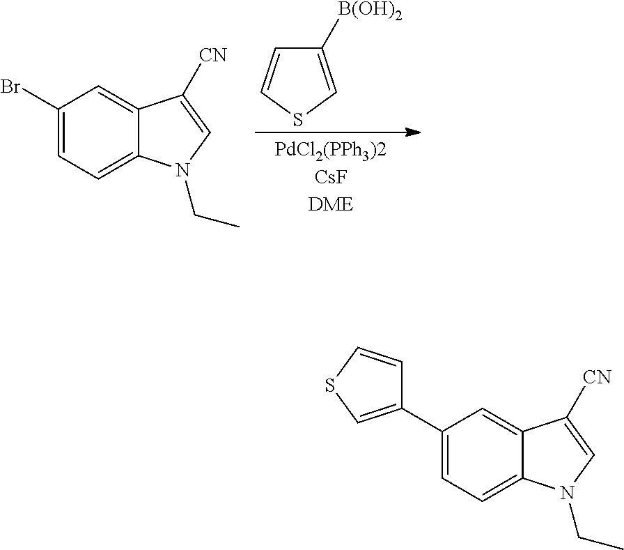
C1([B(OH)2])=CSC=C1.C1(Br)=CC=C2C(=C1)C([CN])=CN2CC.C1(C2=CSC=C2)=CC=C2C(=C1)C([CN])=CN2CC
